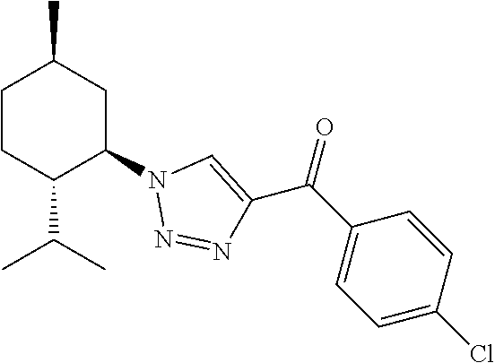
C1CC(C(C)C)C(N2N=NC(C(C3=CC=C(Cl)C=C3)=O)=C2)CC1C
